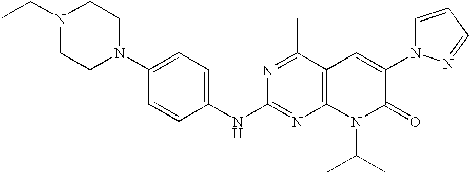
C1(NC2=NC3=C(C(C)=N2)C=C(N2C=CC=N2)C(=O)N3C(C)C)=CC=C(N2CCN(CC)CC2)C=C1
